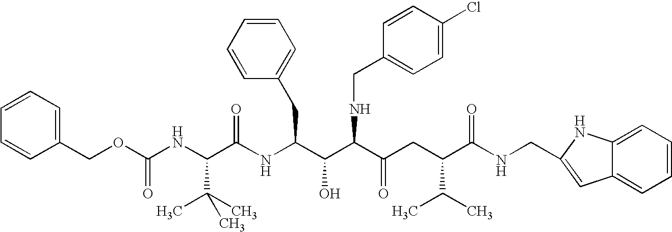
C1(COC(NC(C(NC(C(C(C(CC(C(NCC2=CC3=CC=CC=C3N2)=O)C(C)C)=O)NCC2=CC=C(Cl)C=C2)O)CC2=CC=CC=C2)=O)C(C)(C)C)=O)=CC=CC=C1
